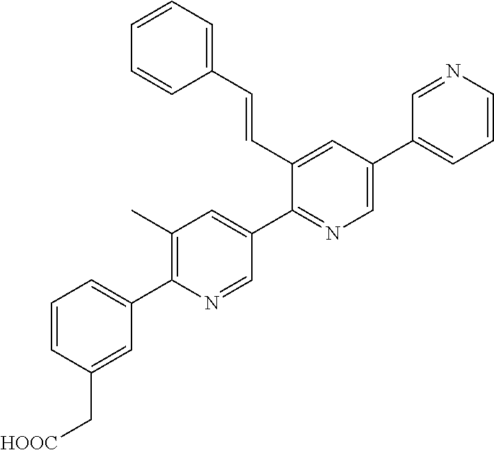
C1=CC(C[HOOC])=CC(C2=C(C)C=C(C3=NC=C(C4=CC=CN=C4)C=C3C=CC3=CC=CC=C3)C=N2)=C1
